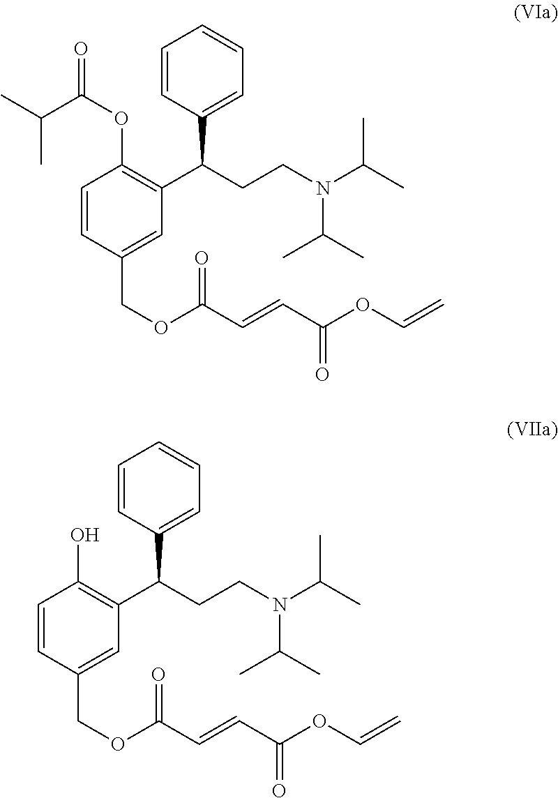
C1=CC(C(C2=C(OC(=O)C(C)C)C=CC(COC(C=CC(OC=C)=O)=O)=C2)CCN(C(C)C)C(C)C)=CC=C1.C1=CC(C(C2=C(O)C=CC(COC(C=CC(OC=C)=O)=O)=C2)CCN(C(C)C)C(C)C)=CC=C1
